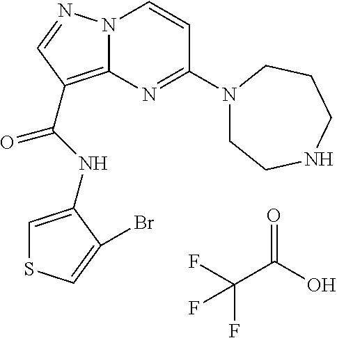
FC(C(O)=O)(F)F.N(C(=O)C1=C2N(N=C1)C=CC(N1CCNCCC1)=N2)C1=CSC=C1Br
